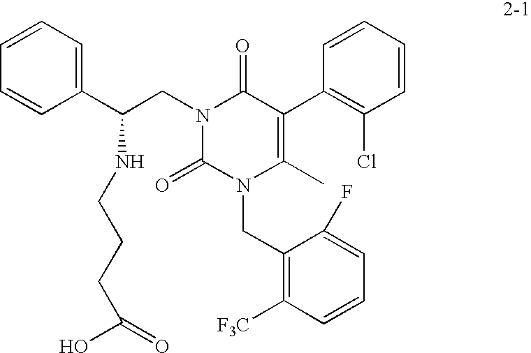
N1(CC(C2=CC=CC=C2)NCCCC(O)=O)C(=O)N(CC2=C([F3C])C=CC=C2F)C(C)=C(C2=C(Cl)C=CC=C2)C1=O
